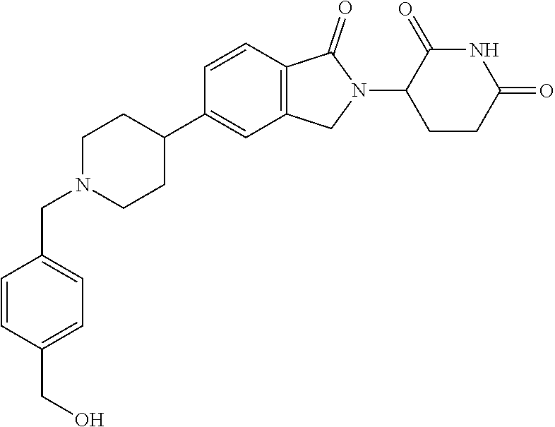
C1N(CC2=CC=C(CO)C=C2)CCC(C2=CC3=C(C=C2)C(=O)N(C2CCC(=O)NC2=O)C3)C1
